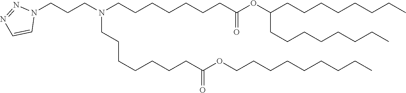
C(C(=O)OCCCCCCCCC)CCCCCCN(CCCCCCCC(=O)OC(CCCCCCCC)CCCCCCCC)CCCN1C=CN=N1
